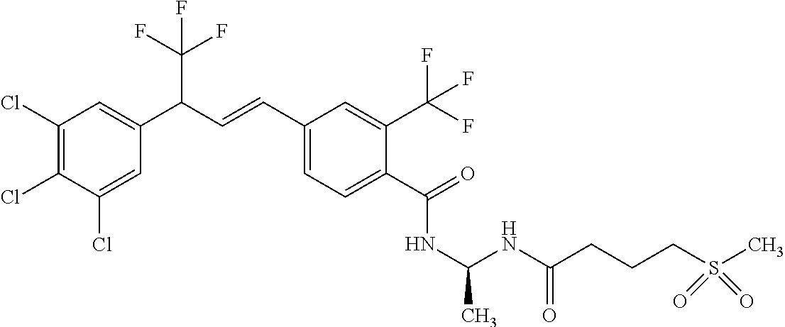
C1(Cl)=C(Cl)C(Cl)=CC(C(C=CC2=CC=C(C(=O)NC(NC(CCCS(C)(=O)=O)=O)C)C(C(F)(F)F)=C2)C(F)(F)F)=C1
